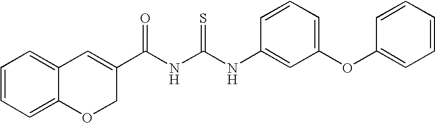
C1(C(NC(NC2=CC(OC3=CC=CC=C3)=CC=C2)=S)=O)=CC2=CC=CC=C2OC1
